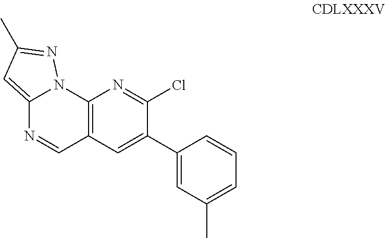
C12=CC(C)=NN1C1=C(C=N2)C=C(C2=CC(C)=CC=C2)C(Cl)=N1
